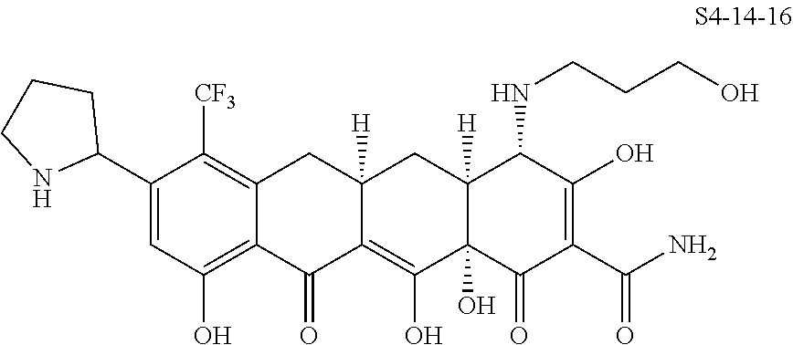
C1(C2CCCN2)=CC(O)=C2C(=C1[CF3])CC1([H])C(=C(O)C3(O)C([H])(C1)C(NCCCO)C(O)=C(C(N)=O)C3=O)C2=O
